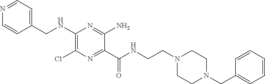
C1=NC=CC(CNC2=C(Cl)N=C(C(NCCN3CCN(CC4=CC=CC=C4)CC3)=O)C(N)=N2)=C1
